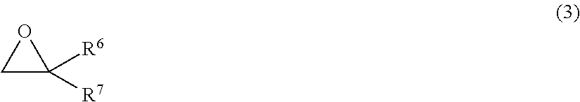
C1C([R7])([R6])O1
